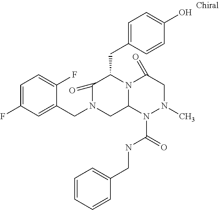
C1(CN2CC3N(C(CC4=CC=C(O)C=C4)C2=O)C(=O)CN(C)N3C(=O)NCC2=CC=CC=C2)=CC(F)=CC=C1F
